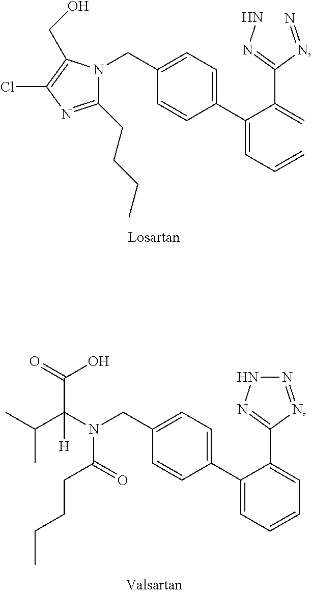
C1(CN(C(CCCC)=O)C(C(C)C)([H])C(O)=O)=CC=C(C2=CC=CC=C2C2=NNN=N2)C=C1.C1(CN2C(CCCC)=NC(Cl)=C2CO)=CC=C(C(=CC=C)C(=C)C(N=N)=NN)C=C1
